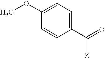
COC1=CC=C(C(=O)[Z])C=C1
